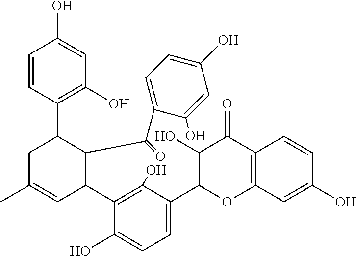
C1=CC(C2CC(C)=CC(C3=C(O)C(C4OC5=C(C(=O)C4O)C=CC(O)=C5)=CC=C3O)C2C(=O)C2=CC=C(O)C=C2O)=C(O)C=C1O
